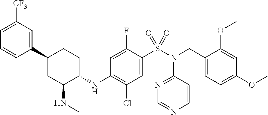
C1=C([CF3])C=C(C2CC(NC)C(NC3=C(Cl)C=C(S(N(C4=NC=NC=C4)CC4=CC=C(OC)C=C4OC)(=O)=O)C(F)=C3)CC2)C=C1
